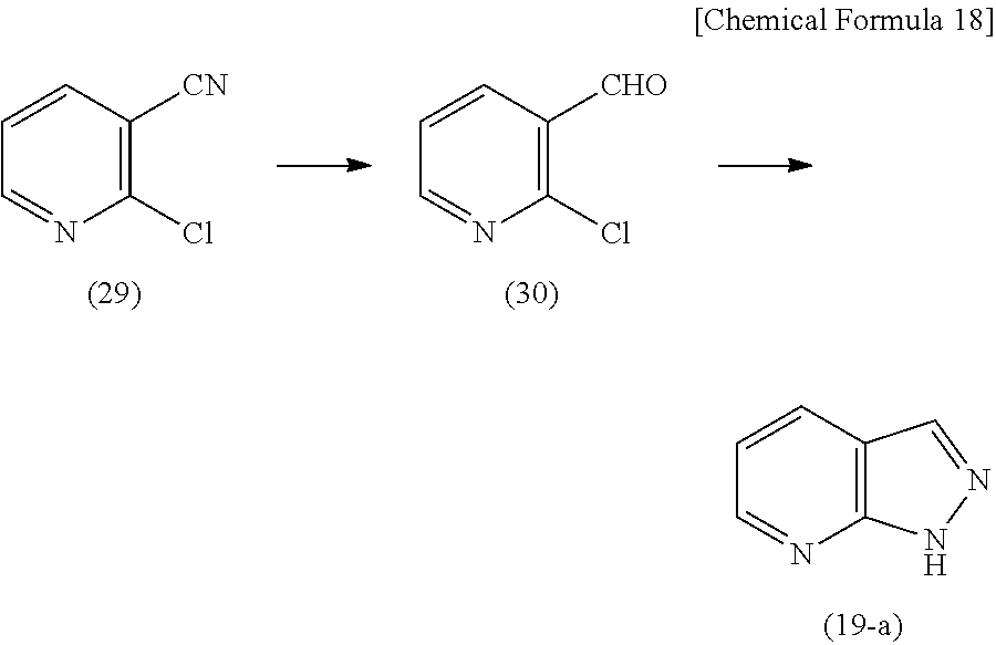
C1=CC2=C(N=C1)NN=C2.C1=CC([CN])=C(Cl)N=C1.C1=CC([CHO])=C(Cl)N=C1
